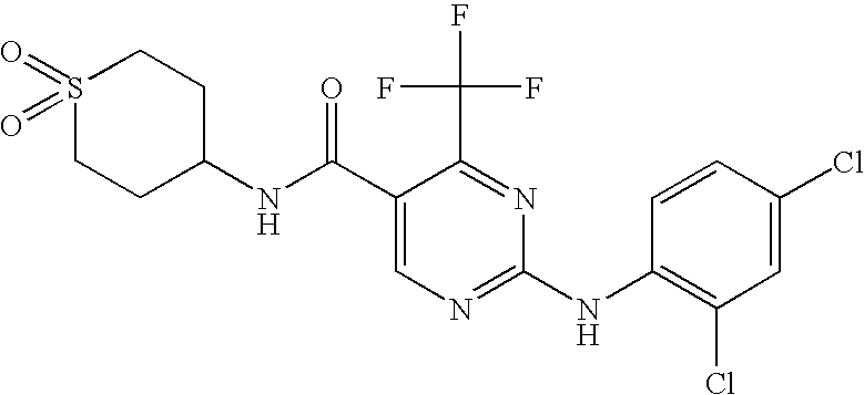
S1(=O)(=O)CCC(NC(C2=CN=C(NC3=C(Cl)C=C(Cl)C=C3)N=C2C(F)(F)F)=O)CC1
